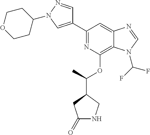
C1(C2=CN(C3CCOCC3)N=C2)=NC(OC(C2CC(=O)NC2)C)=C2C(=C1)N=CN2C(F)F
